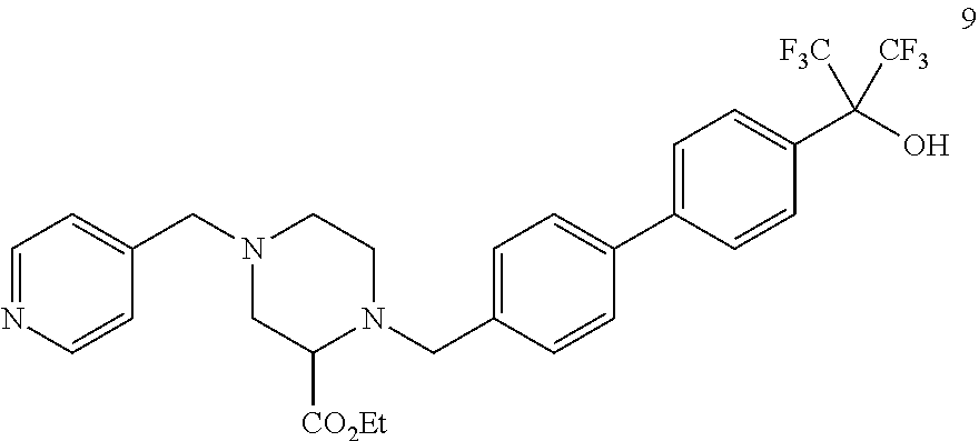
N1(CC2=CC=NC=C2)CC([CO2Et])N(CC2=CC=C(C3=CC=C(C(O)([F3C])[CF3])C=C3)C=C2)CC1
